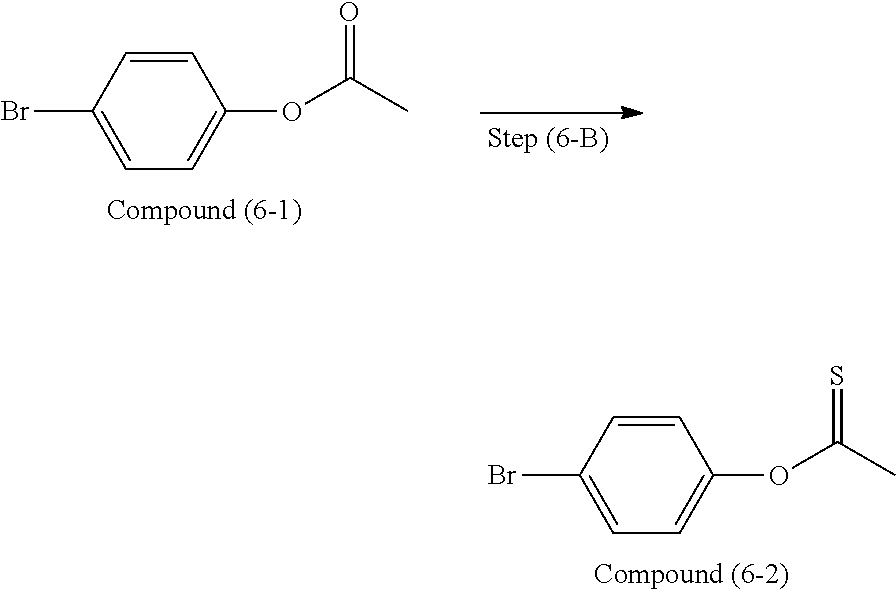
C1=CC(Br)=CC=C1OC(C)=O.C1=CC(Br)=CC=C1OC(C)=S
